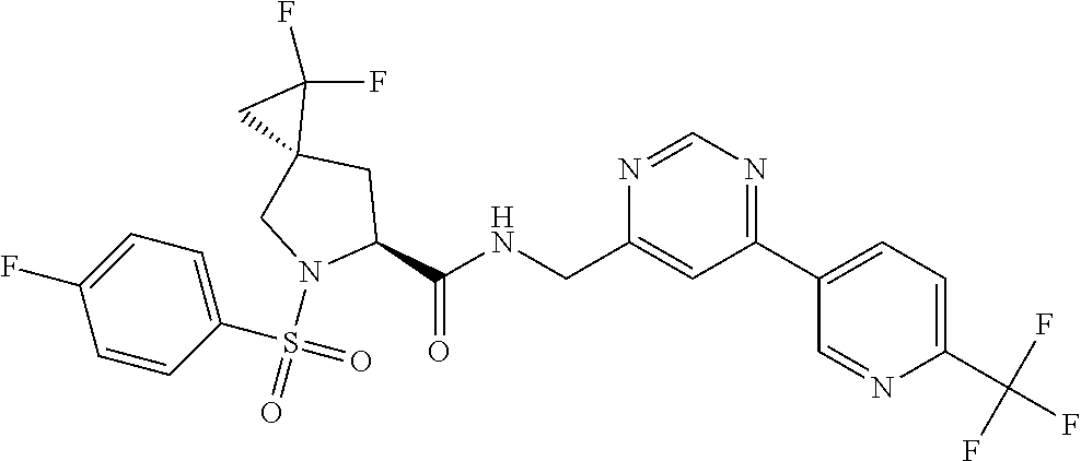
N1=CN=C(C2=CC=C(C(F)(F)F)N=C2)C=C1CNC(C1CC2(CN1S(C1=CC=C(F)C=C1)(=O)=O)C(F)(F)C2)=O
